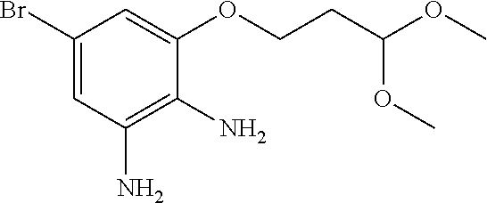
C1(Br)=CC(N)=C(N)C(OCCC(OC)OC)=C1
